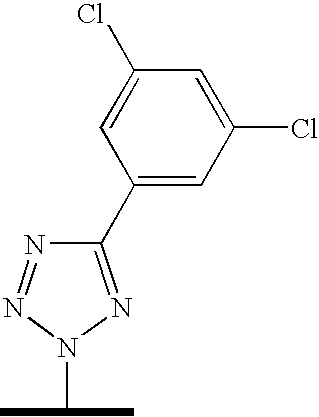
C1=C(Cl)C=C(Cl)C=C1C1=NN(C(C)C)N=N1
